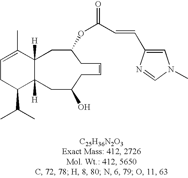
C1=C(C)C2([H])C([H])(C(C(C)C)C1)CC(O)CC=CCC(OC(=O)C=CC1=CN(C)C=N1)C2
